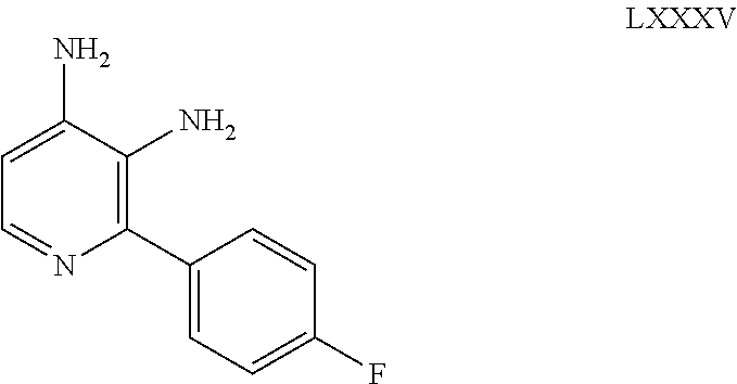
NC1=CC=NC(C2=CC=C(F)C=C2)=C1N
